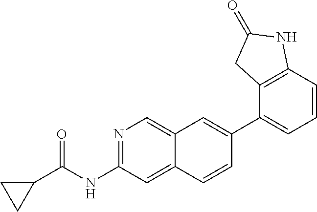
N1=C(NC(C2CC2)=O)C=C2C(=C1)C=C(C1=CC=CC3=C1CC(=O)N3)C=C2
